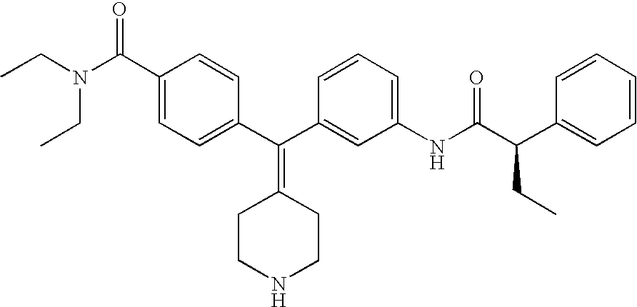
CCN(CC)C(C1=CC=C(C(C2=CC(NC(=O)C(C3=CC=CC=C3)CC)=CC=C2)=C2CCNCC2)C=C1)=O
